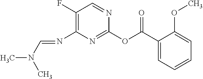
C1(F)=C(N=CN(C)C)N=C(OC(C2=CC=CC=C2OC)=O)N=C1
